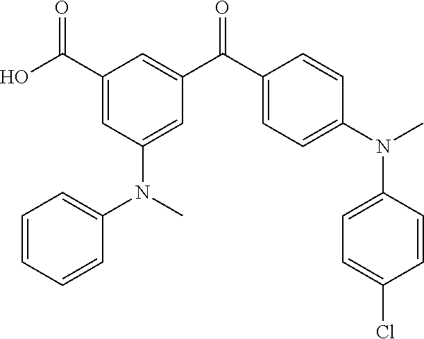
C1(C(O)=O)=CC(N(C)C2=CC=CC=C2)=CC(C(C2=CC=C(N(C)C3=CC=C(Cl)C=C3)C=C2)=O)=C1
